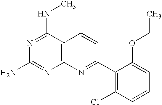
N1=C(NC)C2=C(N=C1N)N=C(C1=C(Cl)C=CC=C1OCC)C=C2
